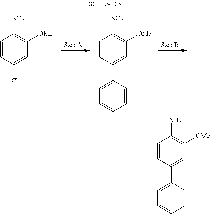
C1=CC(Cl)=CC([OMe])=C1[NO2].C1=CC(C2=CC=CC=C2)=CC([OMe])=C1[NO2].C1=CC(C2=CC=CC=C2)=CC([OMe])=C1N
